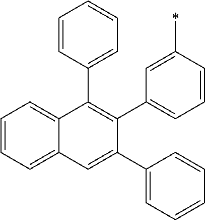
C1=CC=C2C(=C1)C(C1=CC=CC=C1)=C(C1=CC=CC(*)=C1)C(C1=CC=CC=C1)=C2
